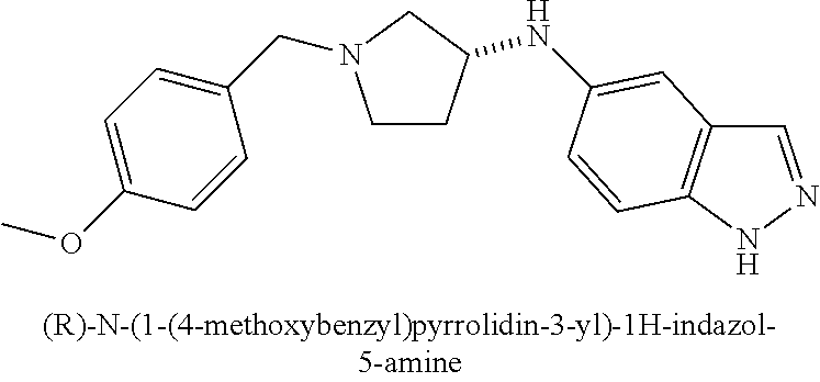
C1CC(NC2=CC3=C(NN=C3)C=C2)CN1CC1=CC=C(OC)C=C1
